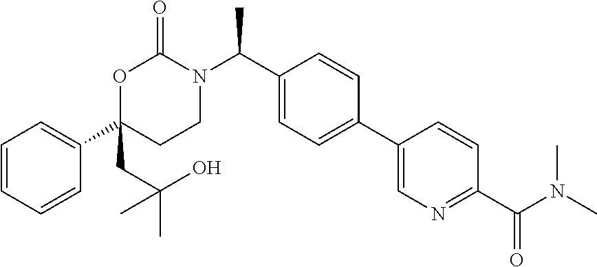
C1=CC=CC(C2(CC(C)(C)O)CCN(C(C3=CC=C(C4=CN=C(C(=O)N(C)C)C=C4)C=C3)C)C(=O)O2)=C1
